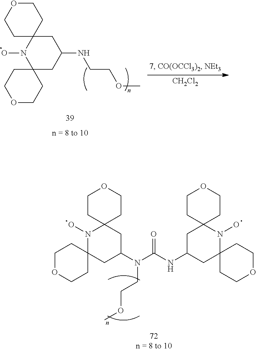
C1OCCC2(C1)N(O)C1(CC(NCCOC)C2)CCOCC1.[CH2Cl2].C1OCCC2(C1)N(O)C1(CC(N(C(NC3CC4(N(O)C5(CCOCC5)C3)CCOCC4)=O)CCOC)C2)CCOCC1
